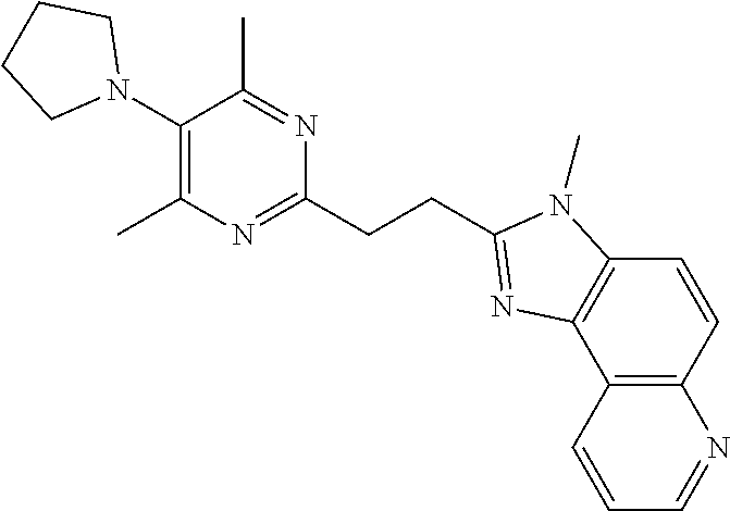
C1(C)=C(N2CCCC2)C(C)=NC(CCC2=NC3=C(C=CC4=C3C=CC=N4)N2C)=N1
